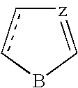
[z]1=CBcc1
